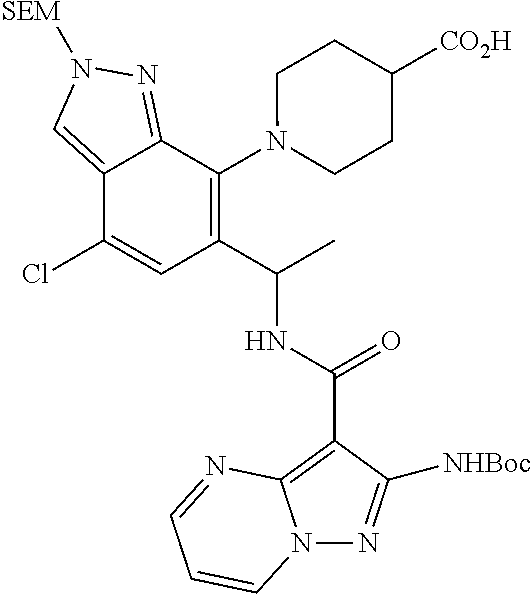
C12=CN([SEM])N=C1C(N1CCC([CO2H])CC1)=C(C(C)NC(=O)C1=C3N(N=C1[NHBoc])C=CC=N3)C=C2Cl
